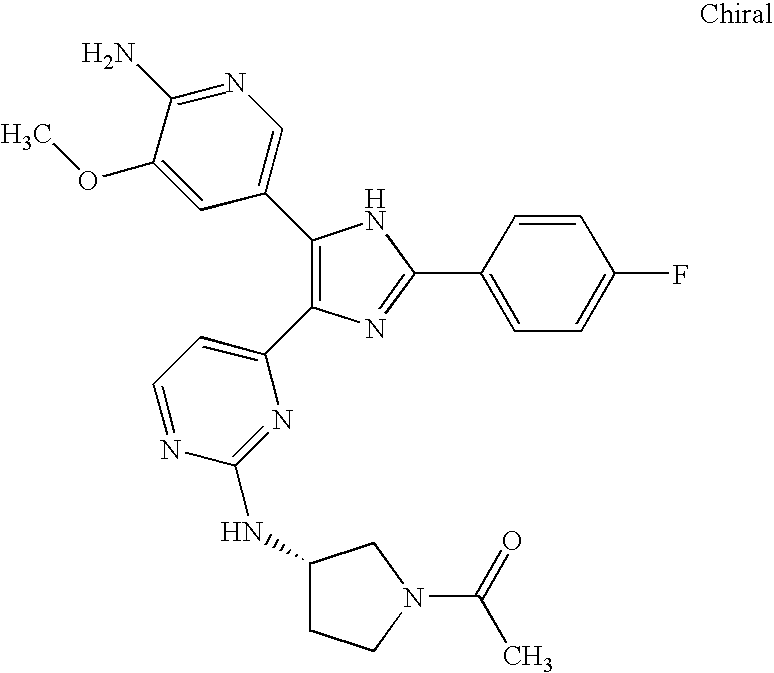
C1(C2=CN=C(N)C(OC)=C2)=C(C2=CC=NC(NC3CCN(C(=O)C)C3)=N2)N=C(C2=CC=C(F)C=C2)N1
